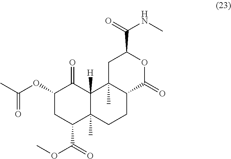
C1(OC(C)=O)CC(C(=O)OC)C2(C)C([H])(C1=O)C1(C)C(CC2)C(=O)OC(C(NC)=O)C1
